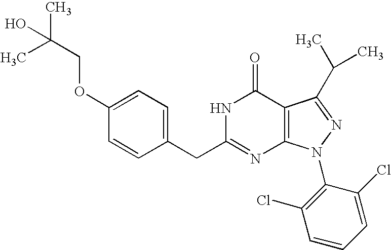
O(C1=CC=C(CC2=NC3=C(C(=O)N2)C(C(C)C)=NN3C2=C(Cl)C=CC=C2Cl)C=C1)CC(C)(C)O
